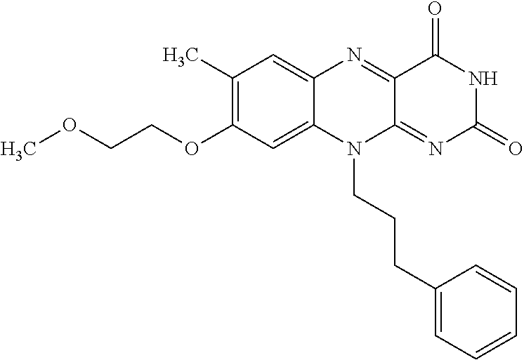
C1(C)=C(OCCOC)C=C2C(=C1)N=C1C(=NC(=O)NC1=O)N2CCCC1=CC=CC=C1
